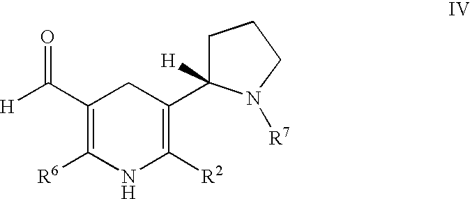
C1(C([H])=O)=C([R6])NC([R2])=C(C2([H])CCCN2[R7])C1
